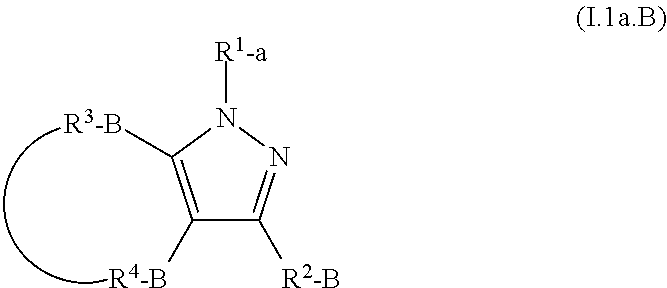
C1([R4-B])=C([R3-B])N([R1-a])N=C1[R2-B]
